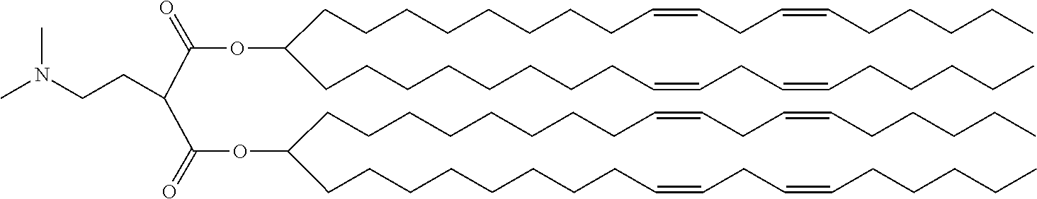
C(CCCCCCCC=CCC=CCCCCC)C(CCCCCCCCC=CCC=CCCCCC)OC(=O)C(C(=O)OC(CCCCCCCCC=CCC=CCCCCC)CCCCCCCCC=CCC=CCCCCC)CCN(C)C
